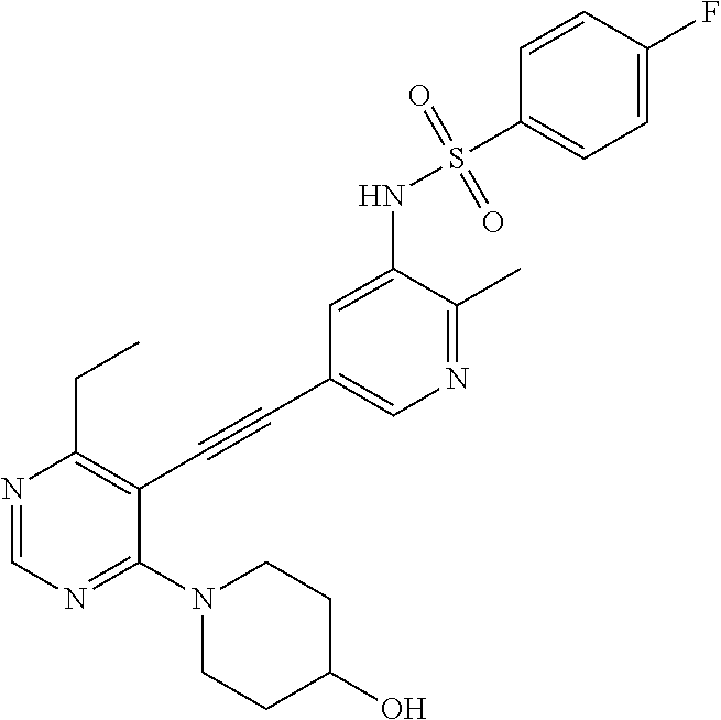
N1(C2=NC=NC(CC)=C2C#CC2=CN=C(C)C(NS(C3=CC=C(F)C=C3)(=O)=O)=C2)CCC(O)CC1
